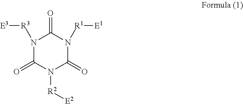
N1([R3][E3])C(=O)N([R2][E2])C(=O)N([R1][E1])C1=O
